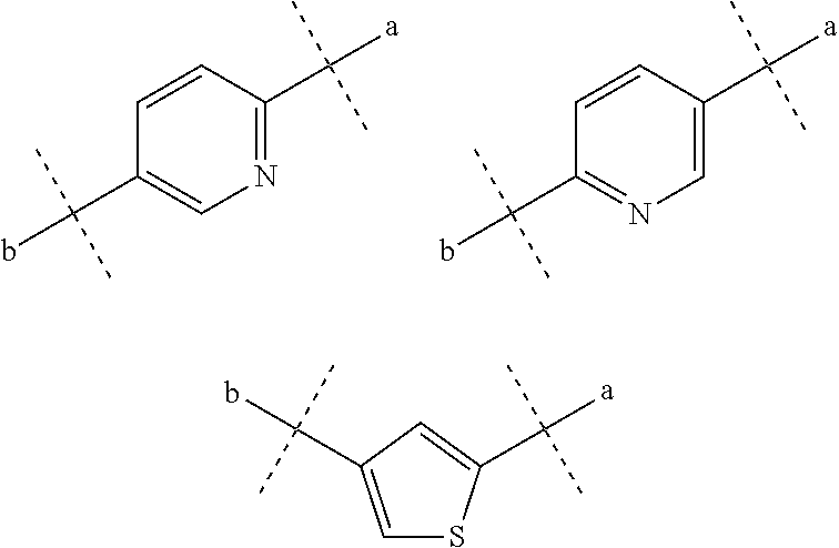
C1=CC(C(b)(C)C)=CN=C1C([a])(C)C.C1=CC(C(b)(C)C)=NC=C1C([a])(C)C.C1=C(C(b)(C)C)C=C(C([a])(C)C)S1
